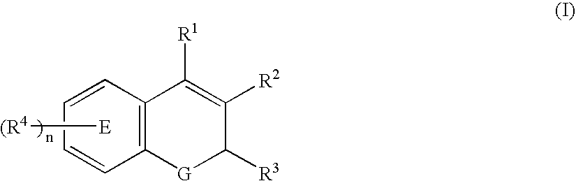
C12=C(C=CC=C1)C([R1])=C([R2])C([R3])[G]2.[E][(R4]
